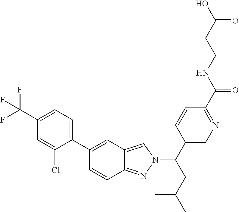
C1=C(C2=CC3=CN(C(CC(C)C)C4=CN=C(C(NCCC(O)=O)=O)C=C4)N=C3C=C2)C(Cl)=CC(C(F)(F)F)=C1
